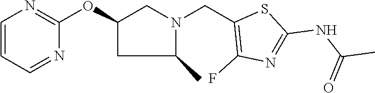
C1=CC=NC(OC2CC(C)N(CC3=C(F)N=C(NC(C)=O)S3)C2)=N1
